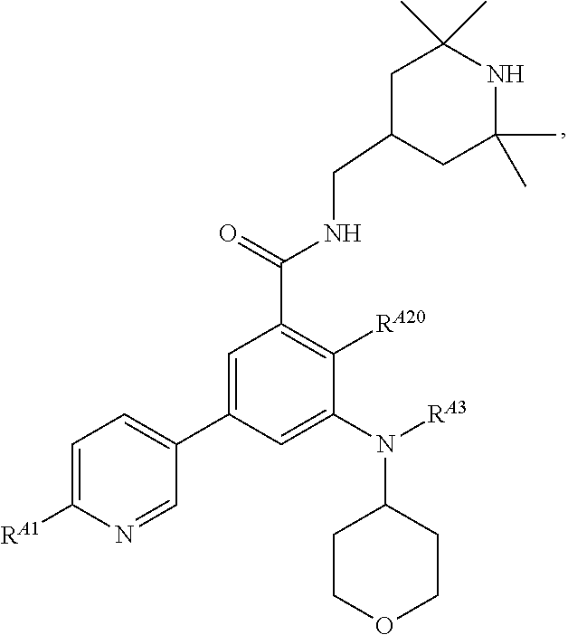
C1(CNC(C2=C([RA20])C(N(C3CCOCC3)[RA3])=CC(C3=CC=C([RA1])N=C3)=C2)=O)CC(C)(C)NC(C)(C)C1
